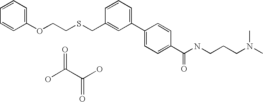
C1(OCCSCC2=CC(C3=CC=C(C(NCCCN(C)C)=O)C=C3)=CC=C2)=CC=CC=C1.OC(C(O)=O)=O
